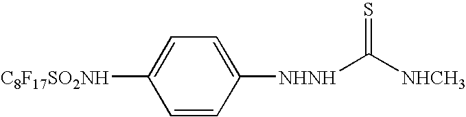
C1([C8F17SO2NH])=CC=C([NHNH]C([NHCH3])=S)C=C1
